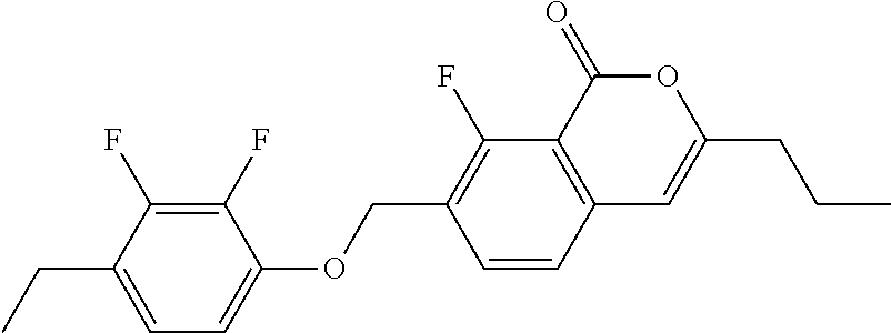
C1=CC2=C(C(F)=C1COC1=CC=C(CC)C(F)=C1F)C(=O)OC(CCC)=C2
